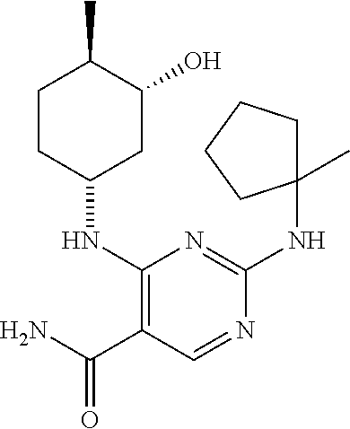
C1(NC2CC(O)C(C)CC2)=C(C(N)=O)C=NC(NC2(C)CCCC2)=N1
